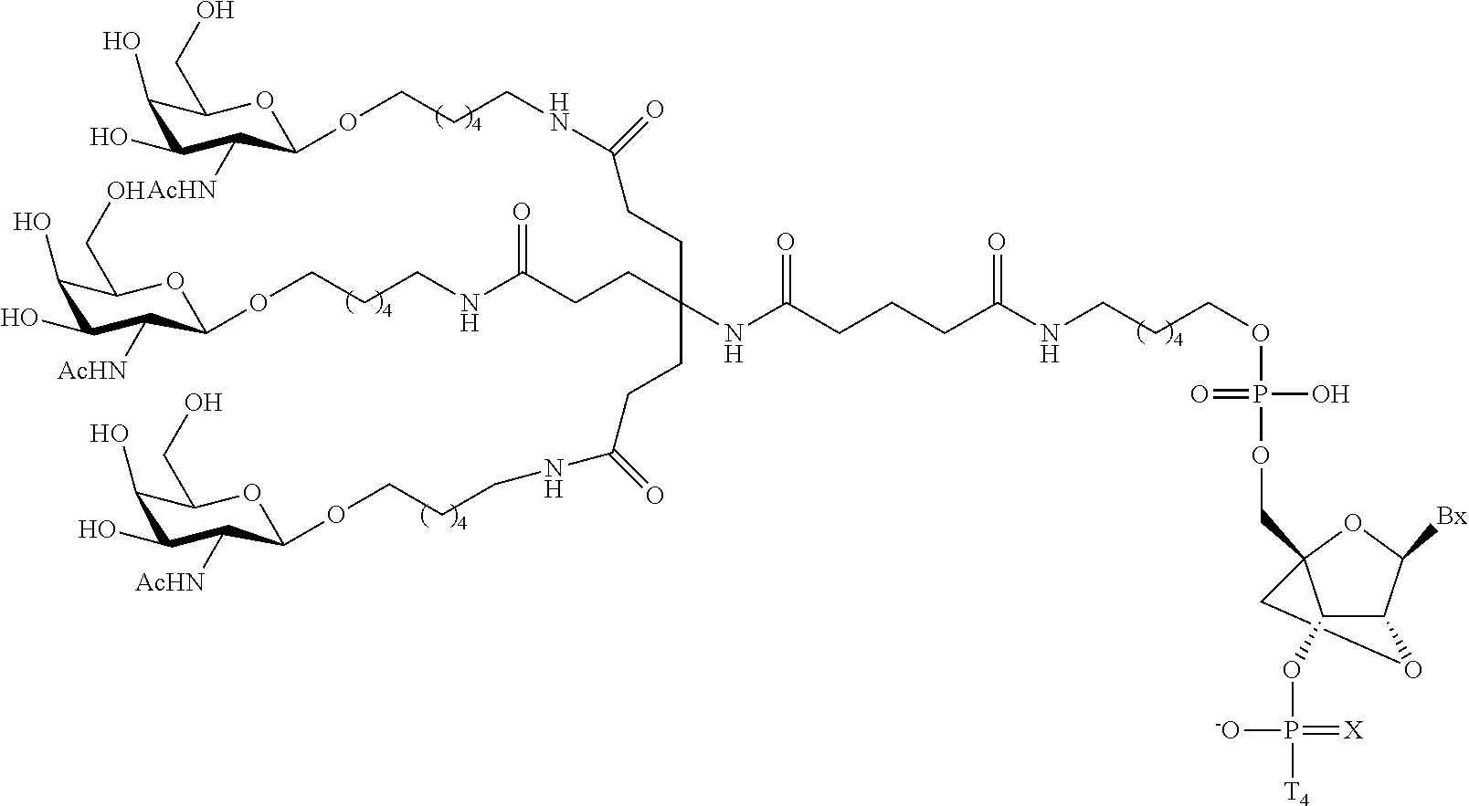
C1C2(COP(OCCCNC(CCCC(NC(CCC(=O)NCCCOC3C([AcHN])C(O)C(O)C(CO)O3)(CCC(NCCCOC3C([AcHN])C(O)C(O)C(CO)O3)=O)CCC(=O)NCCCOC3C([AcHN])C(O)C(O)C(CO)O3)=O)=O)(O)=O)C(OP([T4])(=[X])[-O])C(C([Bx])O2)O1
